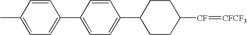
C1(C2CCC([CF]=[CFCF3])CC2)=CC=C(C2=CC=C(C)C=C2)C=C1
